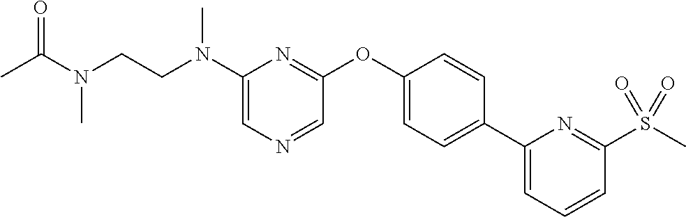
N(C1=CN=CC(OC2=CC=C(C3=CC=CC(S(C)(=O)=O)=N3)C=C2)=N1)(CCN(C(=O)C)C)C
